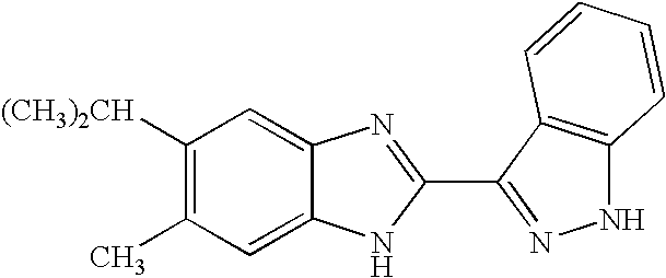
C1=C2C(=CC([(CH3)2CH])=C1C)N=C(C1=NNC3=C1C=CC=C3)N2
